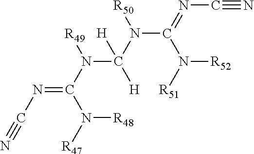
N(=C(N([R48])[R47])N(C([H])(N(C(N([R52])[R51])=NC#N)[R50])[H])[R49])C#N
